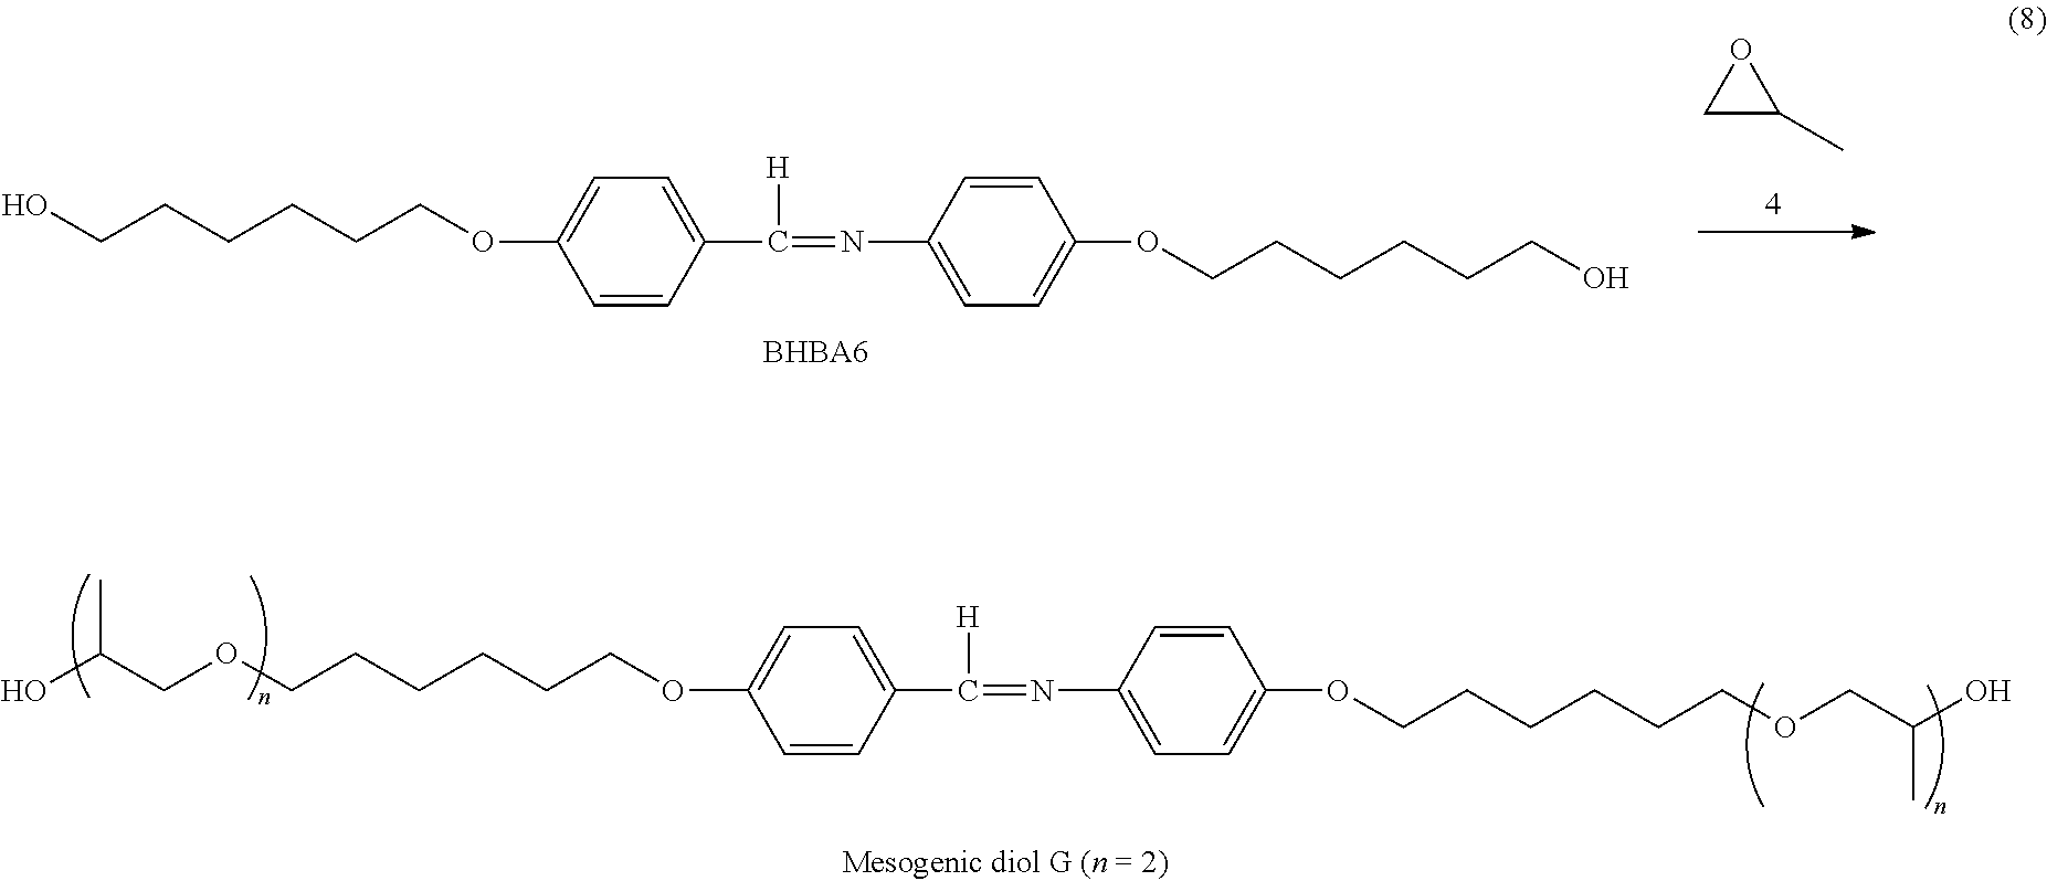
C1=CC(C([H])=NC2=CC=C(OCCCCCCOCC(O)C)C=C2)=CC=C1OCCCCCCOCC(O)C.C1=CC(C(=NC2=CC=C(OCCCCCCO)C=C2)[H])=CC=C1OCCCCCCO.[BHBA6].C1C(C)O1
